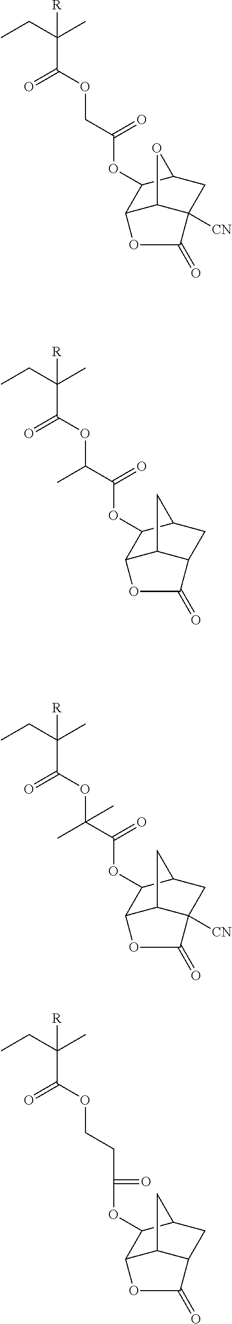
C(C([R])(C)CC)(OCC(OC1C2C3C([CN])(CC1O3)C(=O)O2)=O)=O.C(C([R])(C)CC)(OC(C(OC1C2C3C(CC1C3)C(=O)O2)=O)C)=O.C(C([R])(C)CC)(OC(C(OC1C2C3C([CN])(CC1C3)C(=O)O2)=O)(C)C)=O.C(C([R])(C)CC)(OCCC(=O)OC1C2C3C(CC1C3)C(=O)O2)=O
